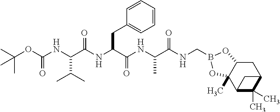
C(OC(NC(C(NC(C(NC(C(NCB1OC2CC3C(C)(C)C(C2(C)O1)C3)=O)C)=O)CC1=CC=CC=C1)=O)C(C)C)=O)(C)(C)C
